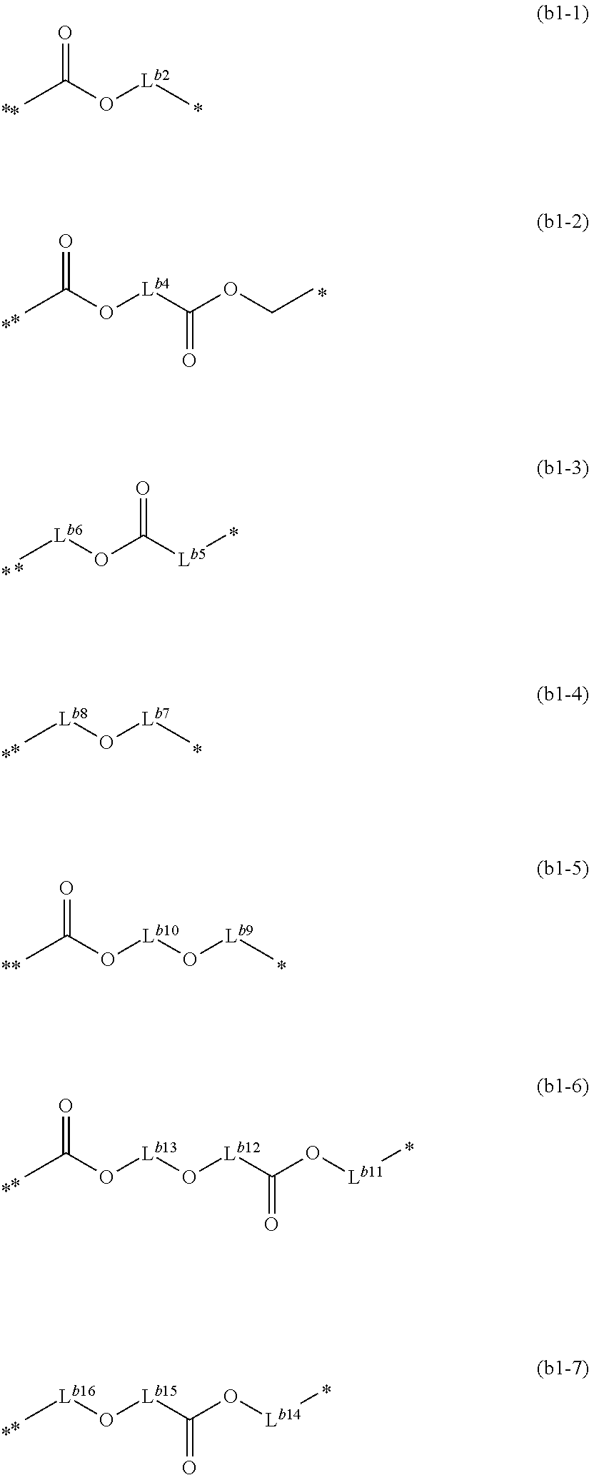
CC(O[Lb2]C)=O.CC(O[Lb4]C(OCC)=O)=O.C[Lb6]OC([Lb5]C)=O.C[Lb8]O[Lb7]C.CC(O[Lb10]O[Lb9]C)=O.CC(O[Lb13]O[Lb12]C(O[Lb11]C)=O)=O.C[Lb16]O[Lb15]C(O[Lb14]C)=O
